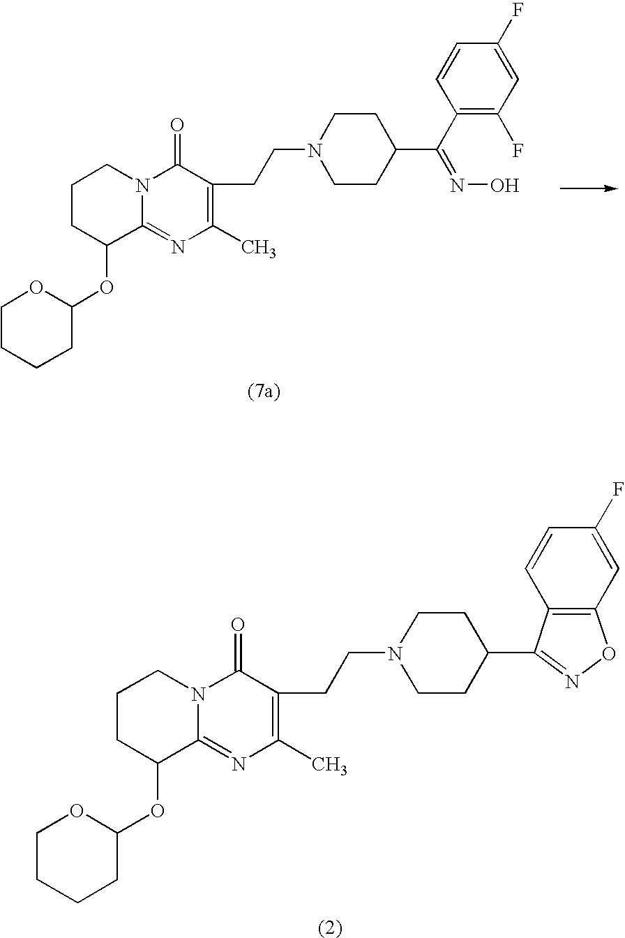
C1CC(OC2OCCCC2)C2=NC(C)=C(CCN3CCC(C(C4=C(F)C=C(F)C=C4)=NO)CC3)C(=O)N2C1.C1CC(OC2OCCCC2)C2=NC(C)=C(CCN3CCC(C4=NOC5=C4C=CC(F)=C5)CC3)C(=O)N2C1
